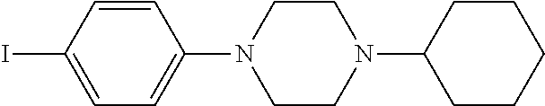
C1CN(C2=CC=C(I)C=C2)CCN1C1CCCCC1
